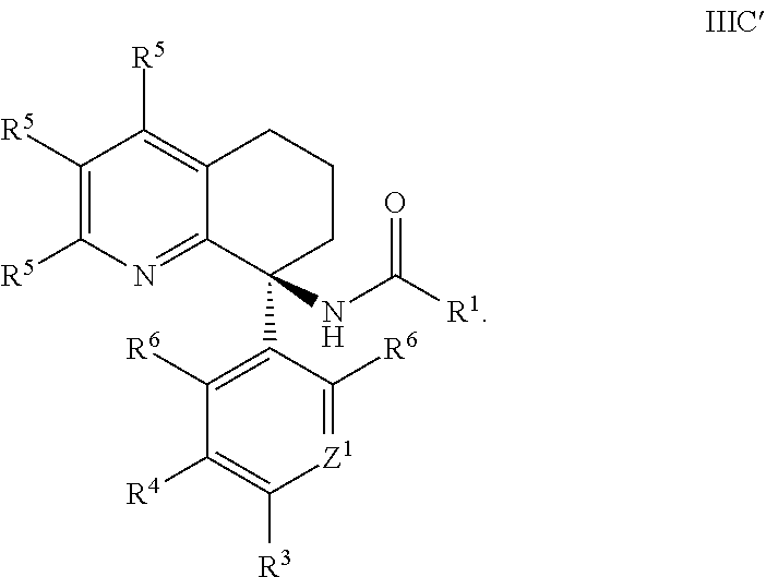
C1([R5])=C([R5])N=C2C(=C1[R5])CCCC2(C1=C([R6])C([R4])=C([R3])[Z1]=C1[R6])NC([R1])=O
